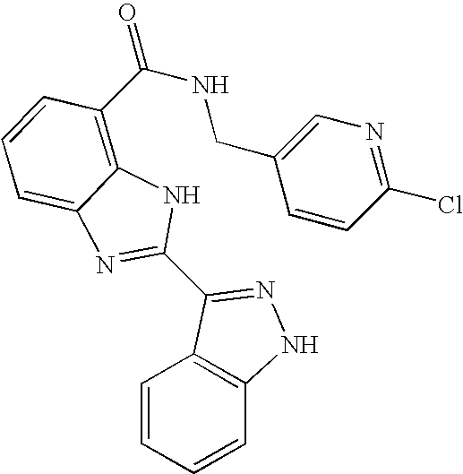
C1=CC=CC2=C1C(C1=NC3=CC=CC(C(=O)NCC4=CN=C(Cl)C=C4)=C3N1)=NN2
